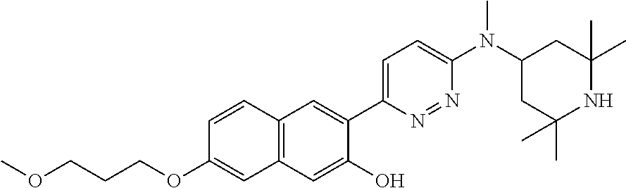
C12=C(C=C(O)C(C3=CC=C(N(C4CC(C)(C)NC(C)(C)C4)C)N=N3)=C1)C=C(OCCCOC)C=C2
